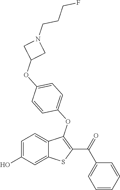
C1=C(O)C=C2C(=C1)C(OC1=CC=C(OC3CN(CCCF)C3)C=C1)=C(C(=O)C1=CC=CC=C1)S2
